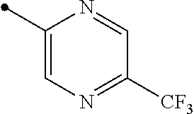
C1=NC(C)=CN=C1[CF3]
